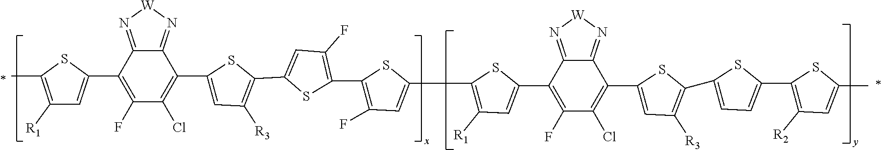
C1(C2=CC([R1])=C(C)S2)=C(F)C(Cl)=C(C2=CC([R3])=C(C3=CC(F)=C(C4=C(F)C=C(C5=C([R1])C=C(C6=C(F)C(Cl)=C(C7=CC([R3])=C(C8=CC=C(C9=C([R2])C=C(C)S9)S8)S7)C7=N[W]N=C67)S5)S4)S3)S2)C2=N[W]N=C12
